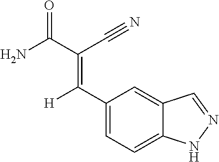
C1(C([H])=C(C(N)=O)C#N)=CC=C2C(=C1)C=NN2
